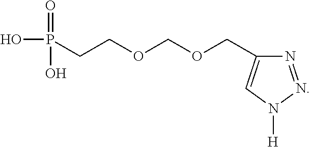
C(P(O)(=O)O)COCOCC1=CN([H])N=N1
